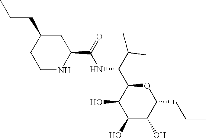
C1(O)C(O)C(CCC)OC(C(C(C)C)NC(=O)C2CC(CCC)CCN2)C1O
